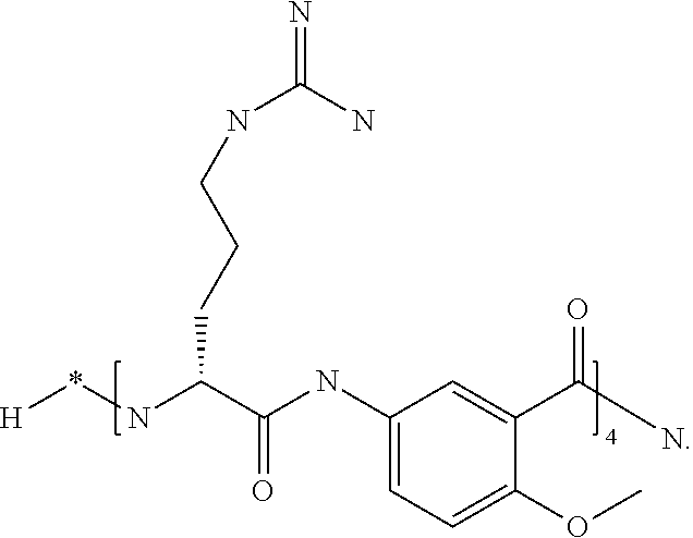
[H]*NC(C(NC1=CC=C(OC)C(C(N)=O)=C1)=O)CCCNC(=N)N
